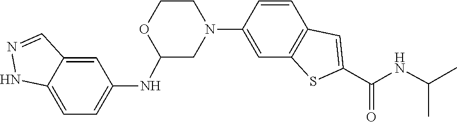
C1(N2CCOC(NC3=CC=C4C(=C3)C=NN4)C2)=CC2=C(C=C1)C=C(C(NC(C)C)=O)S2
